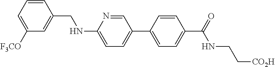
C1=CC(CNC2=CC=C(C3=CC=C(C(=O)NCC[CO2H])C=C3)C=N2)=CC([F3CO])=C1
